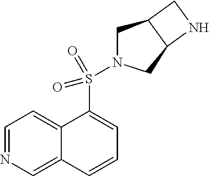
C1=NC=C2C(=C1)C(S(=O)(=O)N1CC3C(C1)NC3)=CC=C2
